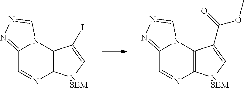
C12=NN=CN1C1=C(N=C2)[NSEM]C=C1I.C12=NN=CN1C1=C(N=C2)[NSEM]C=C1C(=O)OC
